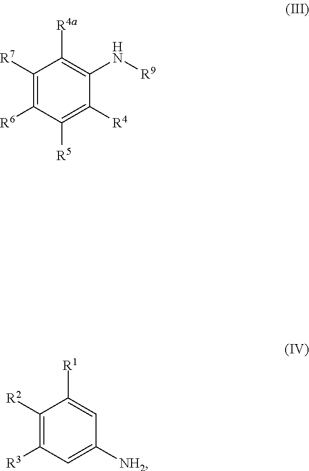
C1([R7])=C([R6])C([R5])=C([R4])C(N[R9])=C1[R4a].C1([R2])=C([R3])C=C([NH2])C=C1[R1]
